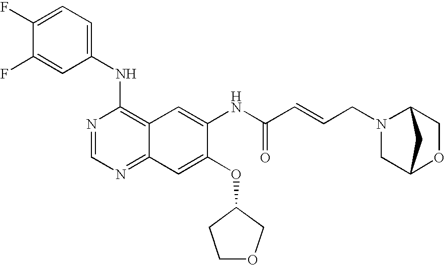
C1(F)=CC(NC2=C3C(=NC=N2)C=C(OC2CCOC2)C(NC(C=CCN2CC4OCC2C4)=O)=C3)=CC=C1F
